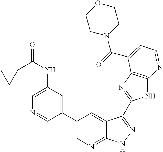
C1(C2=CN=C3C(=C2)C(C2=NC4=C(N2)N=CC=C4C(=O)N2CCOCC2)=NN3)=CC(NC(=O)C2CC2)=CN=C1
